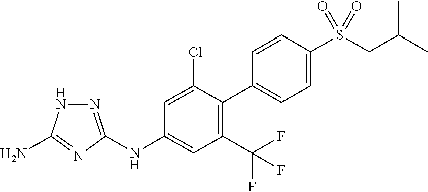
C1(NC2=CC(C(F)(F)F)=C(C3=CC=C(S(CC(C)C)(=O)=O)C=C3)C(Cl)=C2)=NNC(N)=N1
